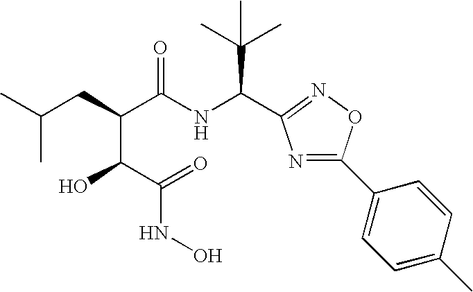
C(C(C)(C)C)(NC(C(C(O)C(NO)=O)CC(C)C)=O)C1=NOC(C2=CC=C(C)C=C2)=N1
